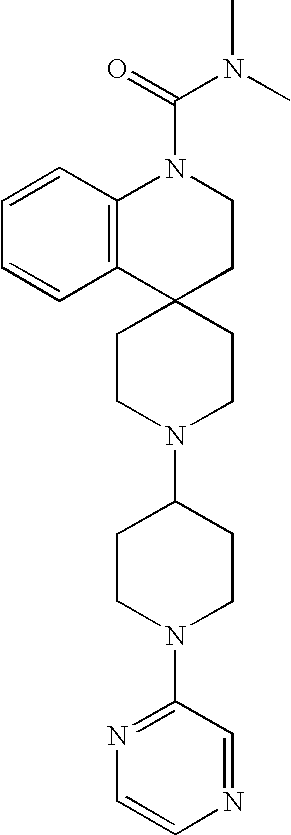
C1=CC2=C(C=C1)C1(CCN2C(=O)N(C)C)CCN(C2CCN(C3=NC=CN=C3)CC2)CC1
